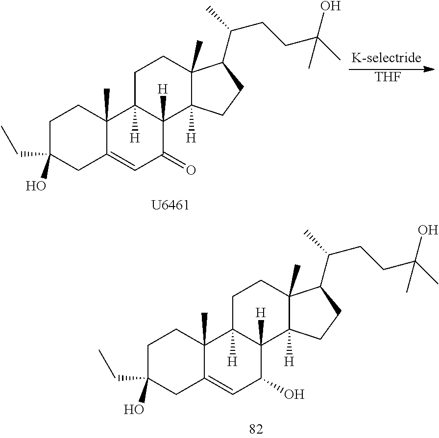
C1C(O)(CC)CC2=CC(O)C3([H])C([H])(C2(C)C1)CCC1(C)C3([H])CCC1C(C)CCC(C)(C)O.C1C(O)(CC)CC2=CC(=O)C3([H])C([H])(C2(C)C1)CCC1(C)C3([H])CCC1C(C)CCC(C)(C)O.[THF]
